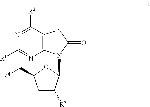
N1=C([R2])C2=C(N=C1[R1])N(C1OC(C[R4])CC1[R3])C(=O)S2
